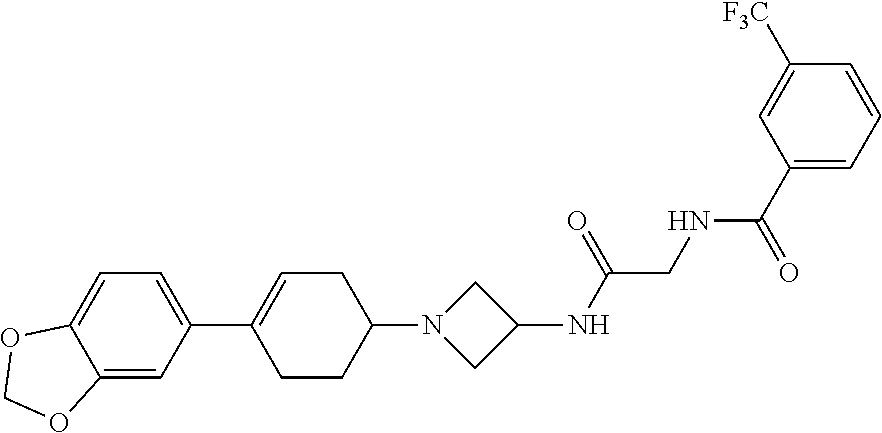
C12=CC(C3=CCC(N4CC(NC(CNC(C5=CC=CC([F3C])=C5)=O)=O)C4)CC3)=CC=C1OCO2
